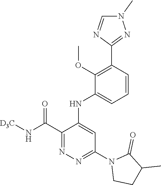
C1=CC(C2=NN(C)C=N2)=C(OC)C(NC2=CC(N3CCC(C)C3=O)=NN=C2C(N[D3C])=O)=C1
